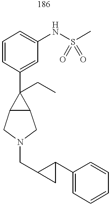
C1=CC(C2(CC)C3C2CN(CC2C(C4=CC=CC=C4)C2)C3)=CC(NS(C)(=O)=O)=C1
